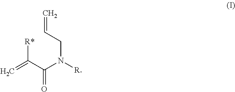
[R*]C(C(N(CC=C)[R])=O)=C
